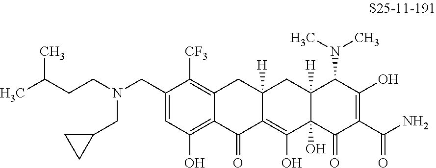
C1(CN(CCC(C)C)CC2CC2)=CC(O)=C2C(=C1[CF3])CC1([H])C(=C(O)C3(O)C([H])(C1)C(N(C)C)C(O)=C(C(N)=O)C3=O)C2=O
